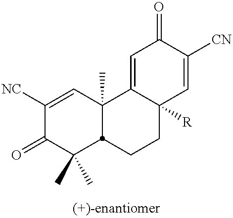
C1([NC])=CC2(C)C3=CC(=O)C([CN])=CC3([R])CCC2C(C)(C)C1=O
